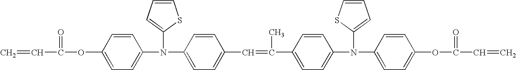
C=CC(=O)OC1=CC=C(N(C2=CC=C(C=C(C)C3=CC=C(N(C4=CC=CS4)C4=CC=C(OC(=O)C=C)C=C4)C=C3)C=C2)C2=CC=CS2)C=C1
